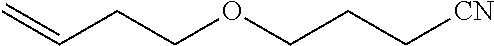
C=CCCOCCC[CN]
